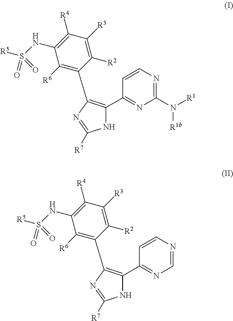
C1([R2])=C([R3])C([R4])=C(NS([R5])(=O)=O)C([R6])=C1C1=C(C2=NC(N([R1])[R1b])=NC=C2)NC([R7])=N1.C1([R2])=C([R3])C([R4])=C(NS([R5])(=O)=O)C([R6])=C1C1=C(C2=NC=NC=C2)NC([R7])=N1
